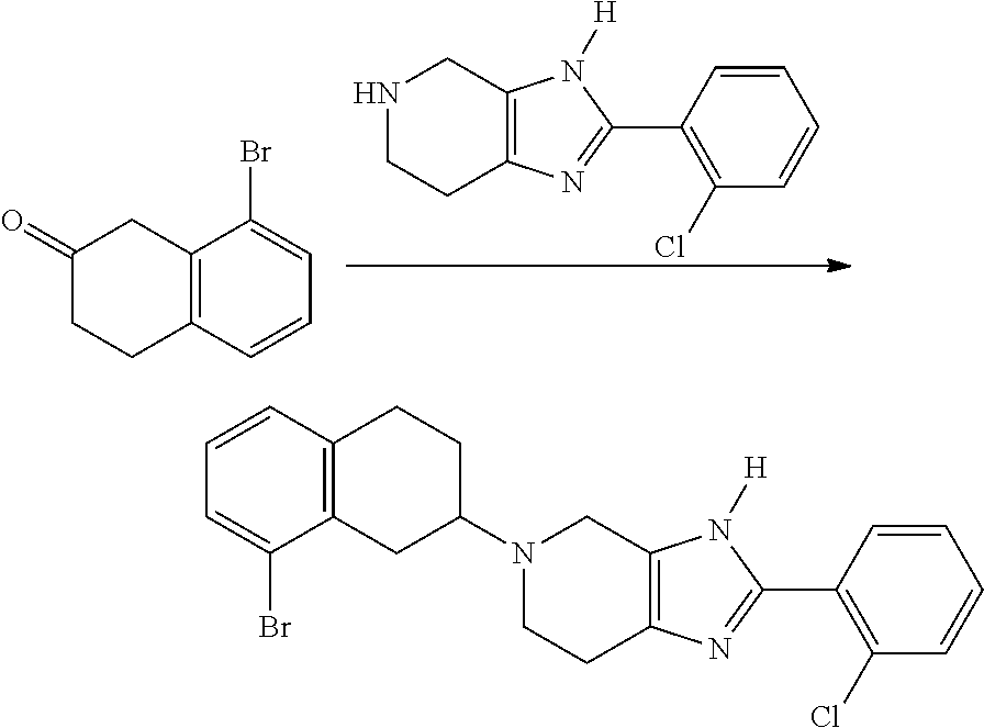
C1(C2=NC3=C(N2[H])CNCC3)=C(Cl)C=CC=C1.C1(=O)CCC2=C(C1)C(Br)=CC=C2.C1(C2=NC3=C(N2[H])CN(C2CCC4=C(C2)C(Br)=CC=C4)CC3)=C(Cl)C=CC=C1
